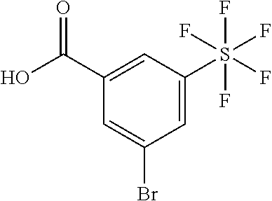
C1=C(S(F)(F)(F)(F)F)C=C(C(O)=O)C=C1Br
